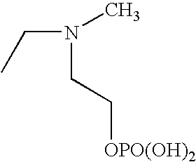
C(N(CC[OPO(OH)2])C)C
